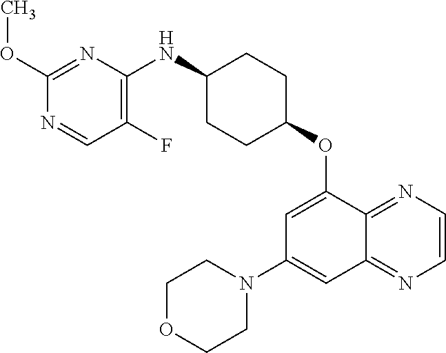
C1(OC)=NC(NC2CCC(OC3=CC(N4CCOCC4)=CC4=NC=CN=C34)CC2)=C(F)C=N1
